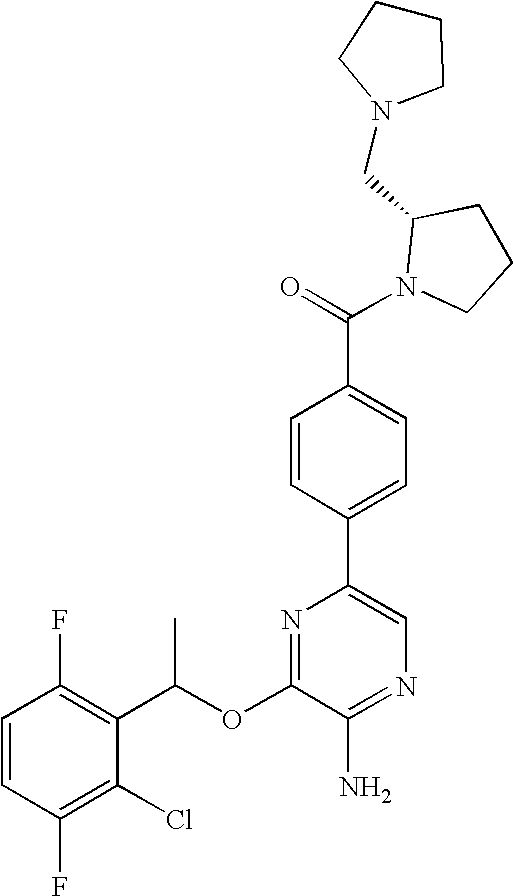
C1=CC(F)=C(C(OC2=NC(C3=CC=C(C(N4CCCC4CN4CCCC4)=O)C=C3)=CN=C2N)C)C(Cl)=C1F
